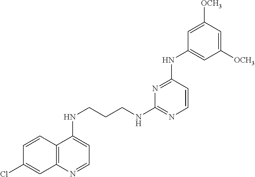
C12=C(N=CC=C1NCCCNC1=NC=CC(NC3=CC([OCH3])=CC([OCH3])=C3)=N1)C=C(Cl)C=C2
